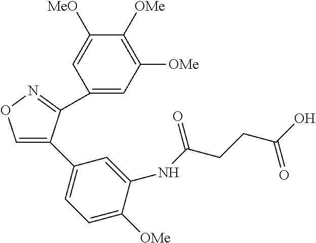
C1=C(C2=CC=C([OMe])C(NC(CCC(O)=O)=O)=C2)C(C2=CC([OMe])=C([OMe])C([MeO])=C2)=NO1
